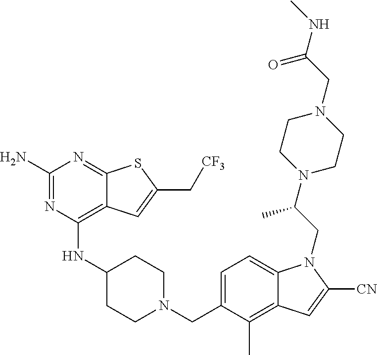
C1=C(CN2CCC(NC3=C4C(=NC(N)=N3)SC(C[CF3])=C4)CC2)C(C)=C2C(=C1)N(CC(N1CCN(CC(NC)=O)CC1)C)C([CN])=C2
